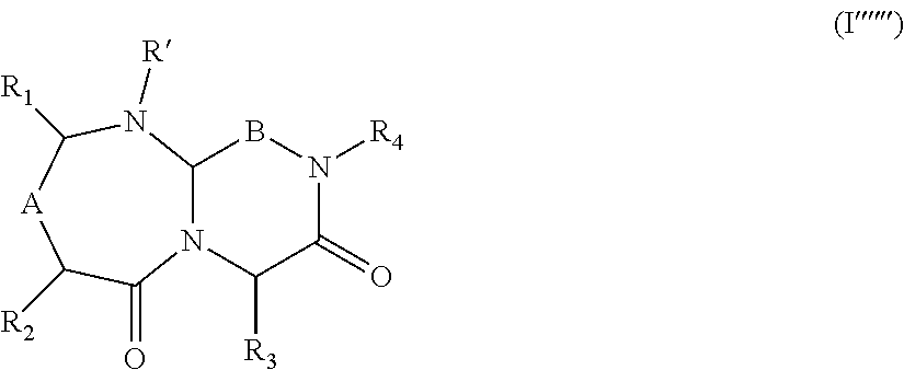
N1([R4])C(=O)C([R3])N2C(B1)N([R])C([R1])[A]C([R2])C2=O
